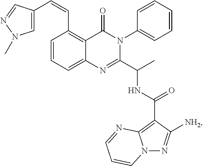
C12=CC=CC(C=CC3=CN(C)N=C3)=C1C(=O)N(C1=CC=CC=C1)C(C(C)NC(C1=C3N(N=C1[NH2])C=CC=N3)=O)=N2
